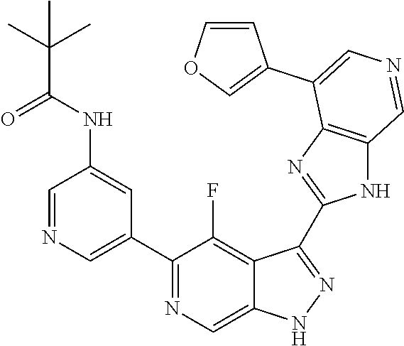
C1(C2=CN=CC(NC(=O)C(C)(C)C)=C2)=NC=C2C(=C1F)C(C1=NC3=C(N1)C=NC=C3C1=COC=C1)=NN2
